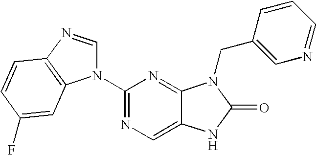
C12=CN=C(N3C=NC4=C3C=C(F)C=C4)N=C1N(CC1=CN=CC=C1)C(=O)N2
